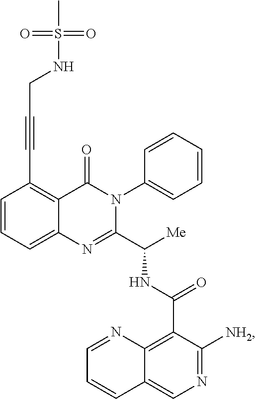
C1=CC=C2C(=C1C#CCNS(C)(=O)=O)C(=O)N(C1=CC=CC=C1)C(C([Me])NC(C1=C3C(=CN=C1[NH2])C=CC=N3)=O)=N2
